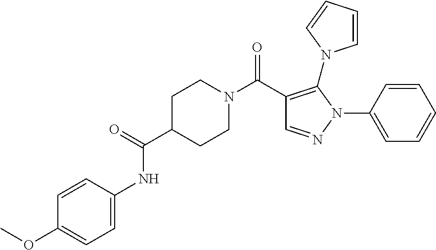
C1(C(N2CCC(C(=O)NC3=CC=C(OC)C=C3)CC2)=O)=C(N2C=CC=C2)N(C2=CC=CC=C2)N=C1
